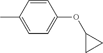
C1=CC(C)=CC=C1OC1CC1
